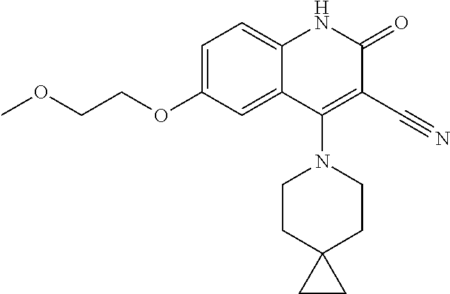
C1=C(OCCOC)C=C2C(=C1)NC(=O)C(C#N)=C2N1CCC2(CC1)CC2
